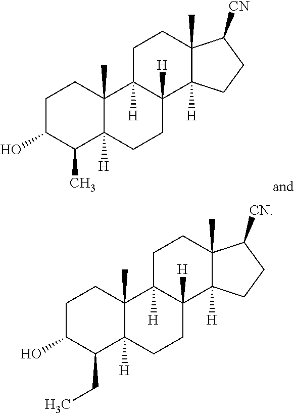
C1C(O)C(C)C2([H])C(C)(C1)C1([H])C([H])(CC2)C2([H])C(C)(CC1)C([CN])CC2.C1C(O)C(CC)C2([H])C(C)(C1)C1([H])C([H])(CC2)C2([H])C(C)(CC1)C([CN])CC2
